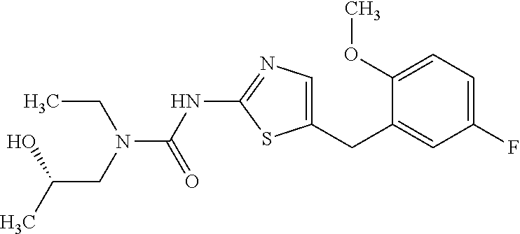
C1(OC)=CC=C(F)C=C1CC1=CN=C(NC(=O)N(CC)CC(C)O)S1
